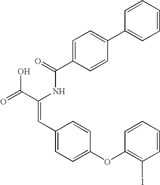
C(=O)(NC(C(=O)O)=CC1=CC=C(OC2=C(I)C=CC=C2)C=C1)C1=CC=C(C2=CC=CC=C2)C=C1
